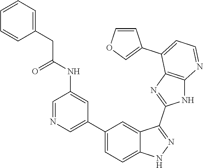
C1=NC=C(C2=CC=C3C(=C2)C(C2=NC4=C(N2)N=CC=C4C2=COC=C2)=NN3)C=C1NC(CC1=CC=CC=C1)=O
